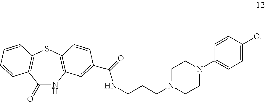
N1C(=O)C2=C(SC3=C1C=C(C(=O)NCCCN1CCN(C4=CC=C(OC)C=C4)CC1)C=C3)C=CC=C2
